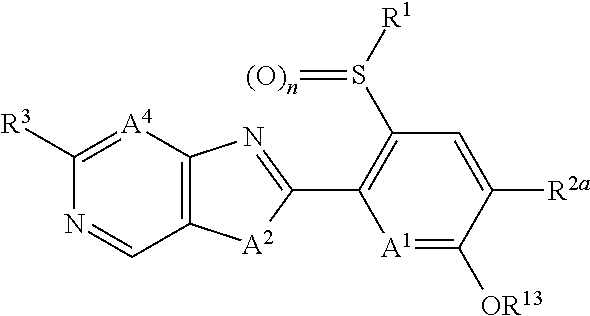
[A1]1=C([OR13])C([R2a])=CC(S([R1])=[(O)n])=C1C1=NC2=C([A2]1)C=NC([R3])=[A4]2
